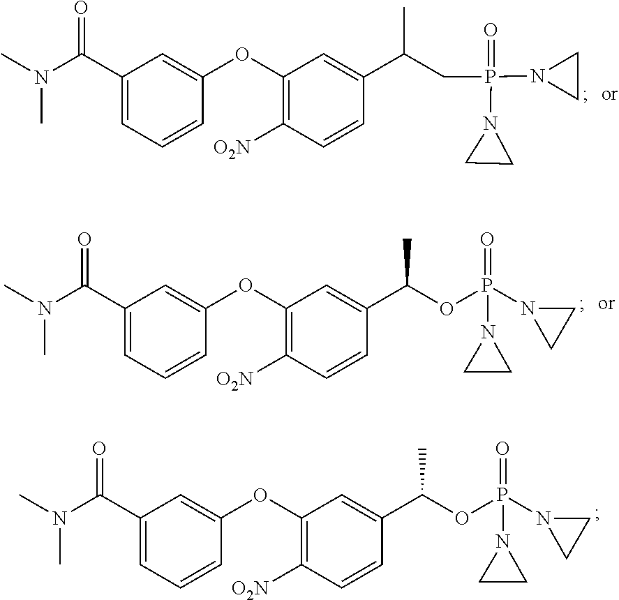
C1(C(N(C)C)=O)=CC=CC(OC2=C([O2N])C=CC(C(CP(N3CC3)(=O)N3CC3)C)=C2)=C1.C1(C(N(C)C)=O)=CC=CC(OC2=C([O2N])C=CC(C(OP(N3CC3)(=O)N3CC3)C)=C2)=C1.C1(C(N(C)C)=O)=CC=CC(OC2=C([O2N])C=CC(C(OP(N3CC3)(=O)N3CC3)C)=C2)=C1
